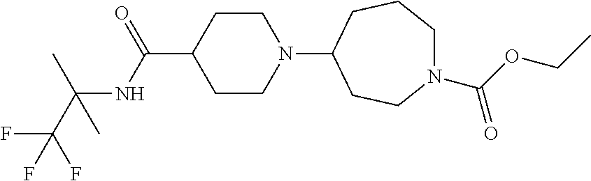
C1CN(C2CCN(C(OCC)=O)CCC2)CCC1C(=O)NC(C(F)(F)F)(C)C
